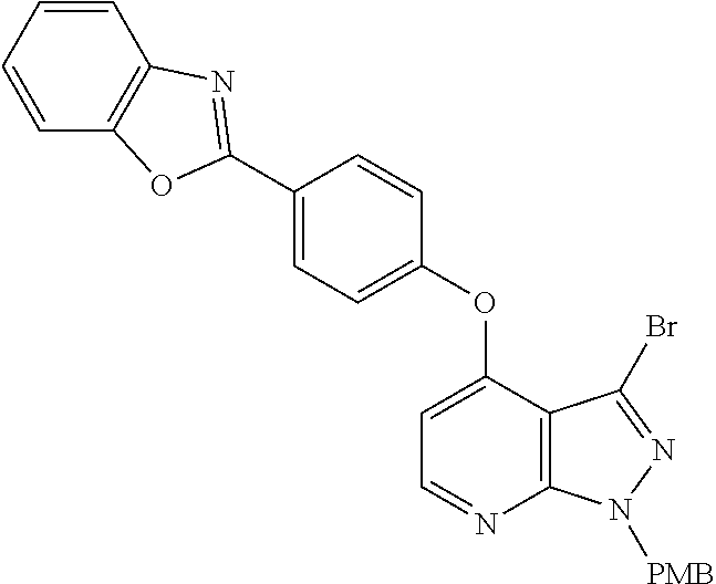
C1=CC=CC2=C1N=C(C1=CC=C(OC3=CC=NC4=C3C(Br)=NN4[PMB])C=C1)O2
